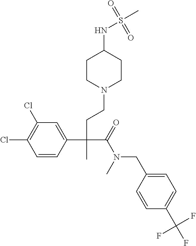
C1=CC(C(CCN2CCC(NS(C)(=O)=O)CC2)(C(=O)N(CC2=CC=C(C(F)(F)F)C=C2)C)C)=CC(Cl)=C1Cl
